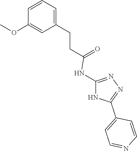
C1=C(CCC(=O)NC2=NN=C(C3=CC=NC=C3)N2)C=C(OC)C=C1
